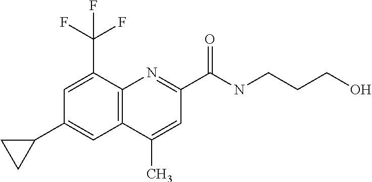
C1(C)=CC(C(NCCCO)=O)=NC2=C1C=C(C1CC1)C=C2C(F)(F)F
